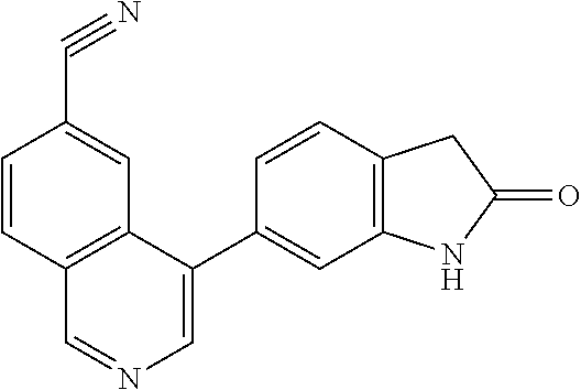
C12=C(C(C3=CC4=C(C=C3)CC(=O)N4)=CN=C1)C=C(C#N)C=C2
